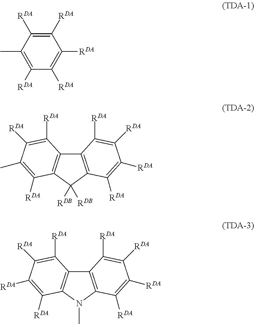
C12=C(C([RDB])([RDB])C3=C1C([RDA])=C([RDA])C(C)=C3[RDA])C([RDA])=C([RDA])C([RDA])=C2[RDA].C12=C(N(C)C3=C1C([RDA])=C([RDA])C([RDA])=C3[RDA])C([RDA])=C([RDA])C([RDA])=C2[RDA].C1([RDA])=C([RDA])C(C)=C([RDA])C([RDA])=C1[RDA]
